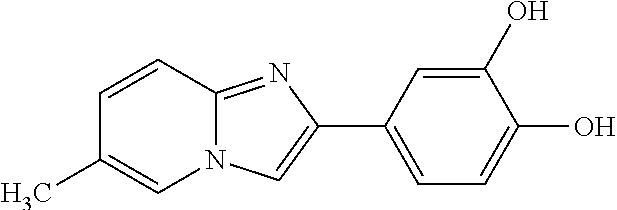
C1=CC2=NC(C3=CC=C(O)C(O)=C3)=CN2C=C1C
